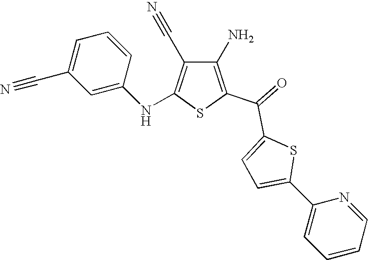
C1(N)=C(C(=O)C2=CC=C(C3=CC=CC=N3)S2)SC(NC2=CC(C#N)=CC=C2)=C1C#N
